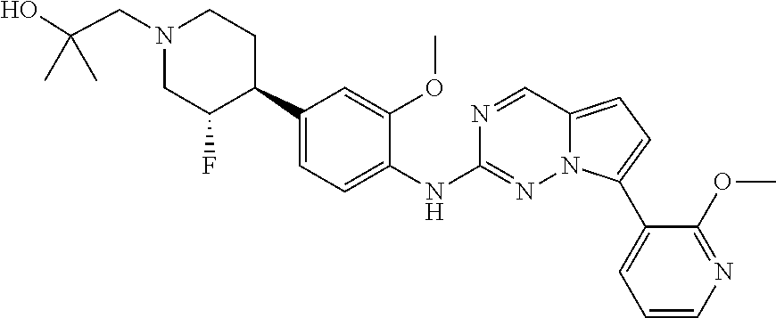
N1(CC(O)(C)C)CC(F)C(C2=CC=C(NC3=NN4C(=CC=C4C4=CC=CN=C4OC)C=N3)C(OC)=C2)CC1
